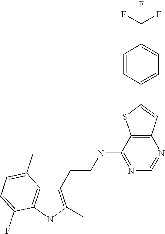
C1(CCNC2=NC=NC3=C2SC(C2=CC=C(C(F)(F)F)C=C2)=C3)=C(C)NC2=C1C(C)=CC=C2F
